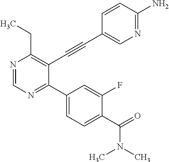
N1=CN=C(C2=CC=C(C(=O)N(C)C)C(F)=C2)C(C#CC2=CN=C(N)C=C2)=C1CC
